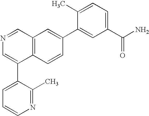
C12=C(C=CC(C3=CC(C(N)=O)=CC=C3C)=C1)C(C1=CC=CN=C1C)=CN=C2
